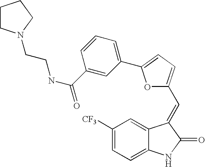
C1([CF3])=CC=C2C(=C1)C(=CC1=CC=C(C3=CC=CC(C(NCCN4CCCC4)=O)=C3)O1)C(=O)N2
